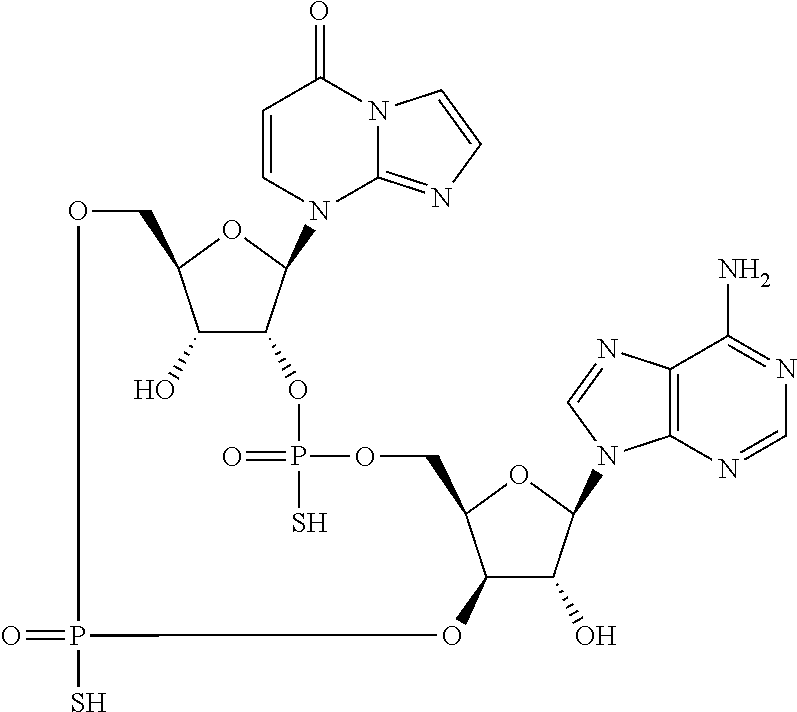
C1(O)C2C(N3C4=NC=CN4C(=O)C=C3)OC1COP(=O)(S)OC1C(O)C(N3C4=C(N=C3)C(N)=NC=N4)OC1COP(=O)(S)O2
